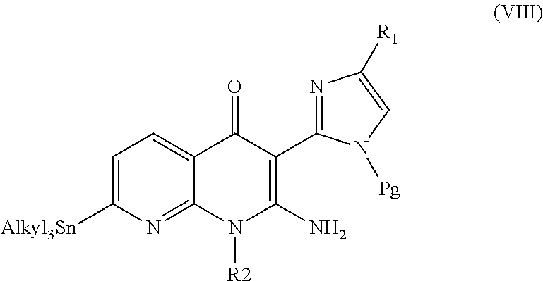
C1=C([Alkyl3Sn])N=C2C(=C1)C(=O)C(C1=NC([R1])=CN1[Pg])=C(N)N2[R2]
